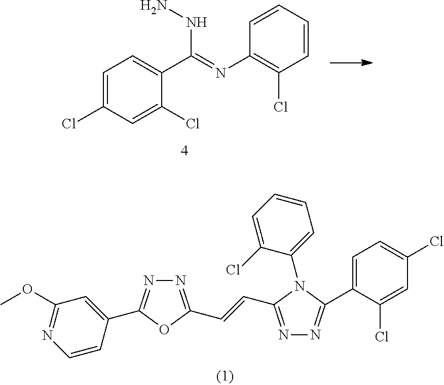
C1=C(Cl)C=C(Cl)C(C(=NC2=C(Cl)C=CC=C2)NN)=C1.N1=C(C=CC2=NN=C(C3=CC=C(Cl)C=C3Cl)N2C2=CC=CC=C2Cl)OC(C2=CC(OC)=NC=C2)=N1
